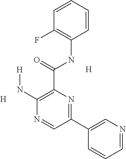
C1(C(NC2=C(F)C=CC=C2)=O)=C(N[H])N=CC(C2=CN=CC=C2)=N1.[H].[H]
